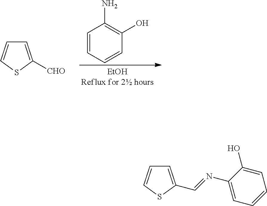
C1=CC=CC(O)=C1N.C1=C([CHO])SC=C1.C1=C(C=NC2=CC=CC=C2O)SC=C1
